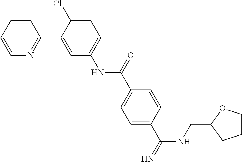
C1=CC=CN=C1C1=CC(NC(C2=CC=C(C(NCC3CCCO3)=N)C=C2)=O)=CC=C1Cl
